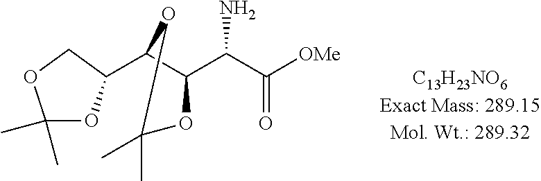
C1(C2OC(C)(C)OC2)C(C(C([OMe])=O)N)OC(C)(C)O1
